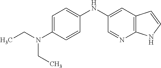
C12=C(C=C(NC3=CC=C(N(CC)CC)C=C3)C=N1)C=CN2
